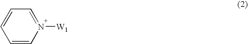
C1=CC=N([W1])C=C1
